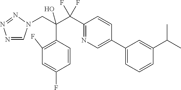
C(C(C(C1=NC=C(C2=CC=CC(C(C)C)=C2)C=C1)(F)F)(C1=C(F)C=C(F)C=C1)O)N1C=NN=N1
